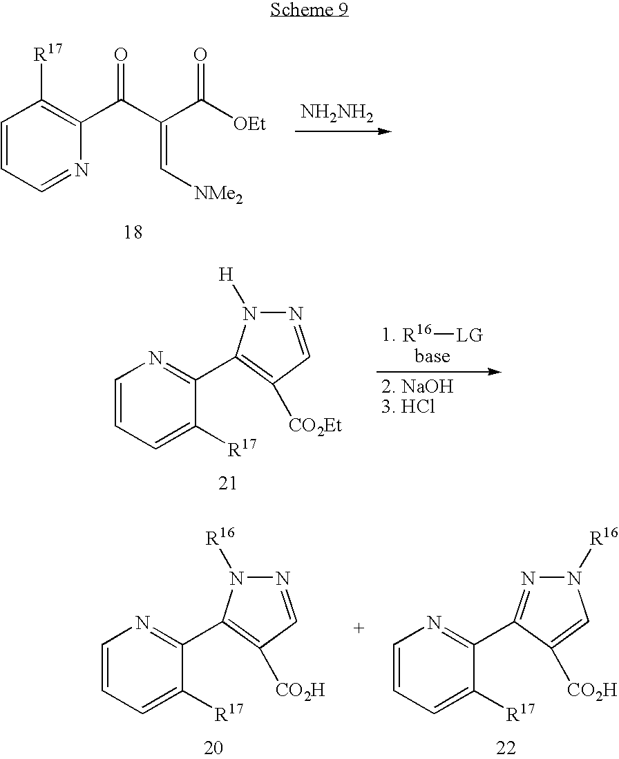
[NH2NH2].C1=CC=NC(C(C(C([OEt])=O)=C[NMe2])=O)=C1[R17].[R16][LG].C1=CC=C([R17])C(C2=C([CO2Et])C=NN2[H])=N1.C1=CC=C([R17])C(C2=NN([R16])C=C2[CO2H])=N1.C1=CC=C([R17])C(C2=C([CO2H])C=NN2[R16])=N1
